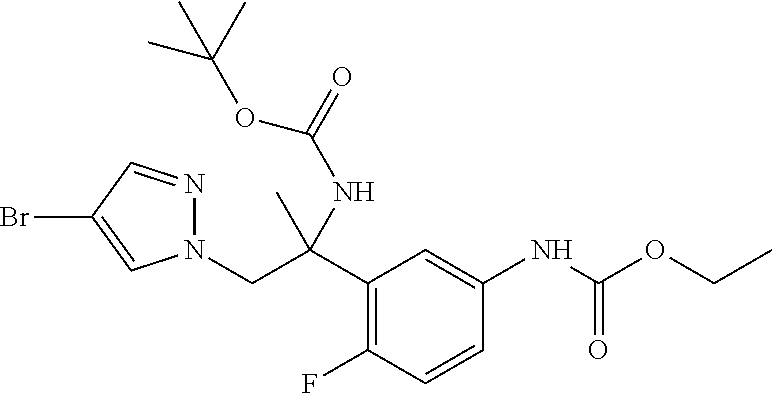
N1(CC(C2=C(F)C=CC(NC(OCC)=O)=C2)(C)NC(OC(C)(C)C)=O)N=CC(Br)=C1
